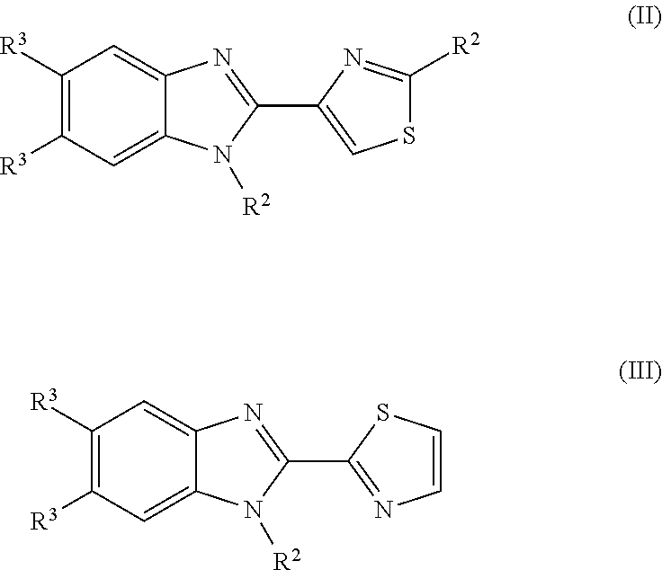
C1([R3])=C([R3])C=C2C(=C1)N=C(C1=CSC([R2])=N1)N2[R2].C1([R3])=C([R3])C=C2C(=C1)N=C(C1=NC=CS1)N2[R2]
